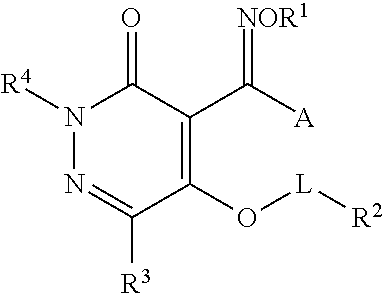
N1([R4])N=C([R3])C(O[L][R2])=C(C([A])=[NOR1])C1=O
